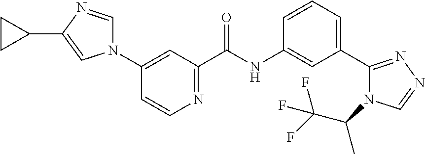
N1(C2=CC(C(NC3=CC(C4=NN=CN4C(C(F)(F)F)C)=CC=C3)=O)=NC=C2)C=NC(C2CC2)=C1
